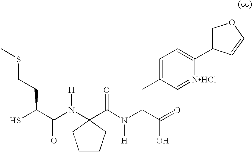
SC(C(N(C1(C(N(C(C(=O)O)CC2=CC=C(C3=COC=C3)[NHCl]=C2)[H])=O)CCCC1)[H])=O)CCSC
